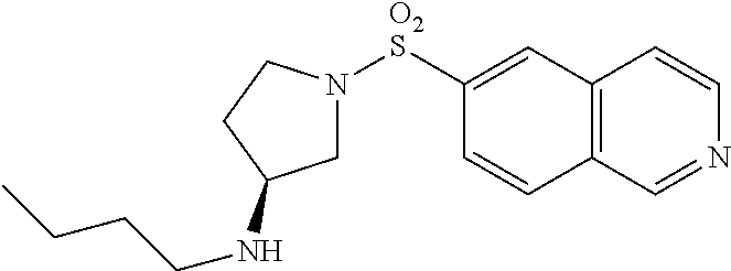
C1=C([O2S]N2CC(NCCCC)CC2)C=CC2=C1C=CN=C2
